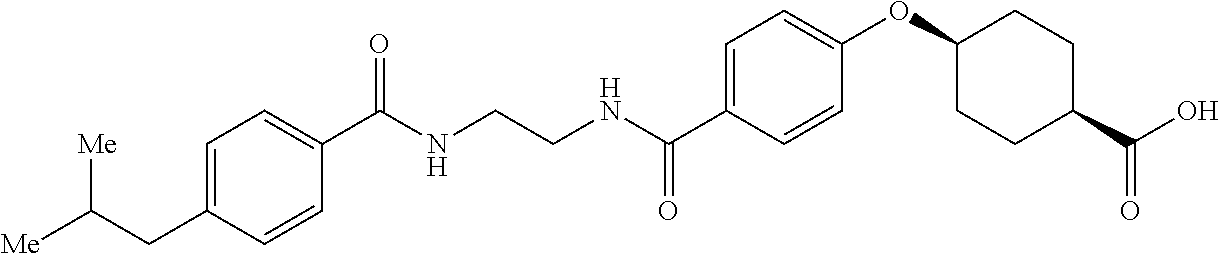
C(NCCNC(C1=CC=C(OC2CCC(C(=O)O)CC2)C=C1)=O)(=O)C1=CC=C(CC([Me])[Me])C=C1
